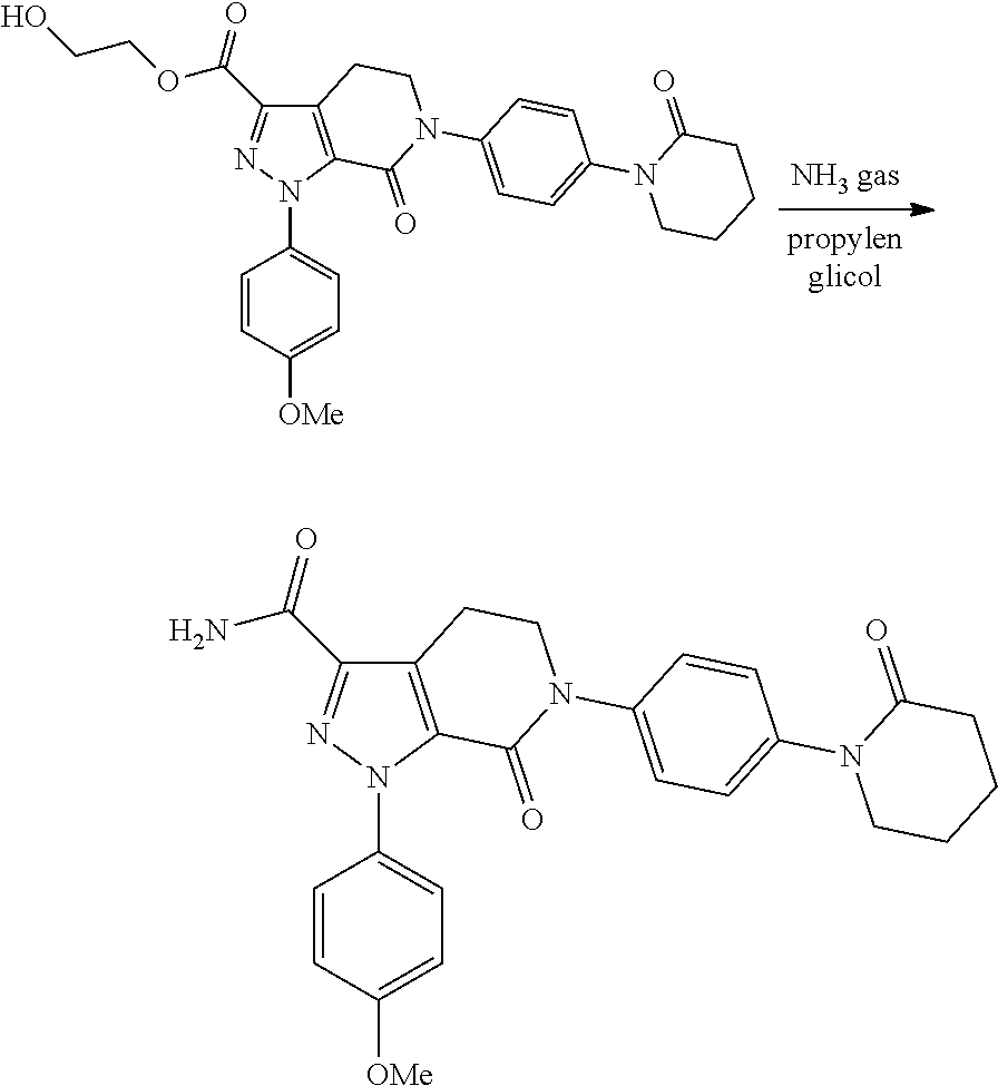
C1=CC([OMe])=CC=C1N1C2=C(C(C(OCCO)=O)=N1)CCN(C1=CC=C(N3CCCCC3=O)C=C1)C2=O.C1=CC([OMe])=CC=C1N1C2=C(C(C(N)=O)=N1)CCN(C1=CC=C(N3CCCCC3=O)C=C1)C2=O
